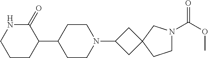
C1(C2CCN(C3CC4(C3)CCN(C(OC)=O)C4)CC2)C(=O)NCCC1
